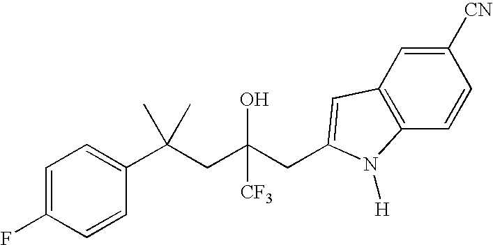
C1=CC(C(CC(CC2=CC3=C(C=CC([CN])=C3)N2[H])(O)[CF3])(C)C)=CC=C1F
